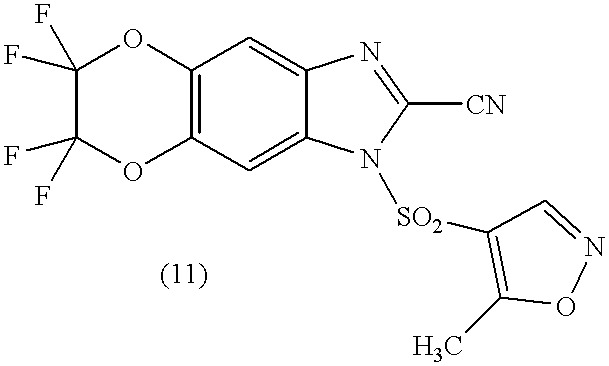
C12=C(C=C3C(=C1)N=C([CN])N3[SO2]C1=C(C)ON=C1)OC(F)(F)C(F)(F)O2
